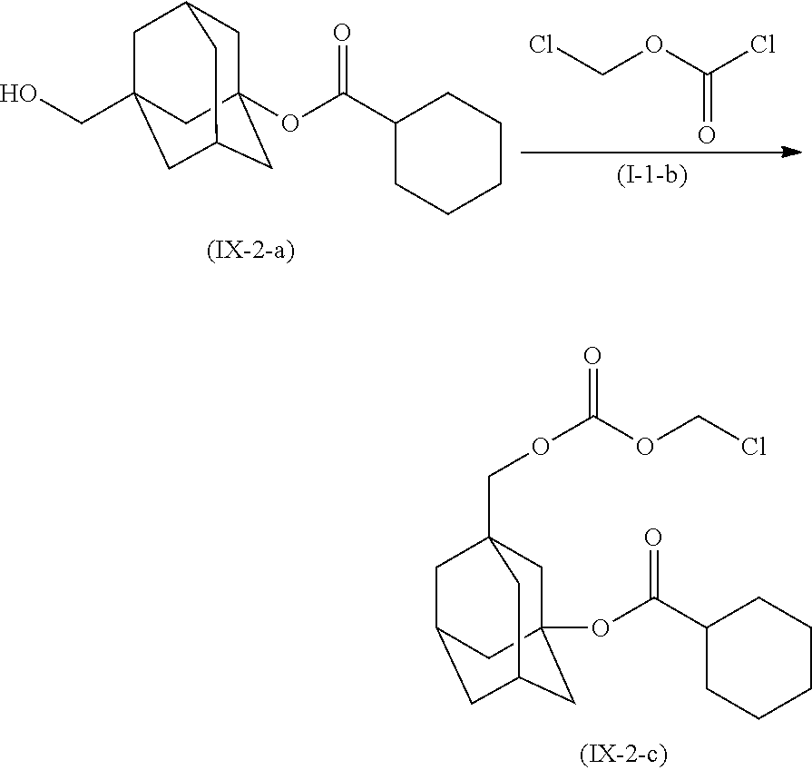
C1C2(OC(C3CCCCC3)=O)CC3CC(CC1(COC(OCCl)=O)C3)C2.ClCOC(=O)Cl.C1C2(OC(C3CCCCC3)=O)CC3CC(CO)(CC1C3)C2
